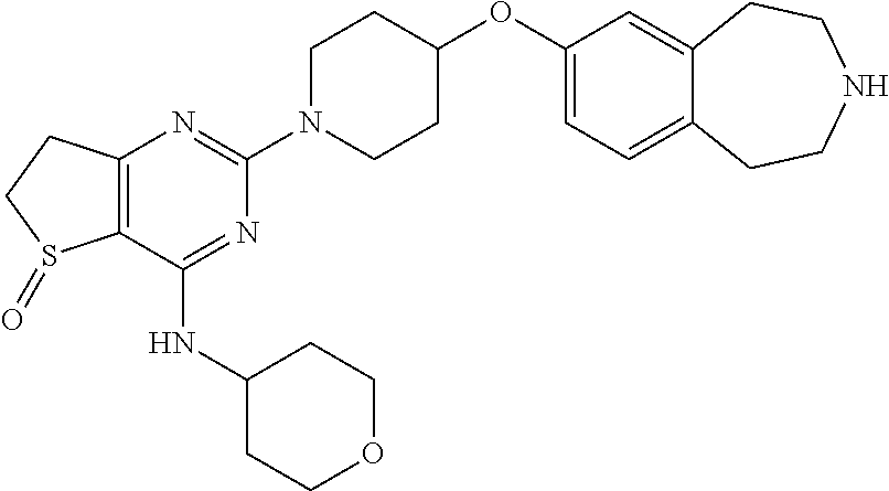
C12=C(C(NC3CCOCC3)=NC(N3CCC(OC4=CC=C5C(=C4)CCNCC5)CC3)=N1)S(=O)CC2
